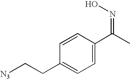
C1=CC(CC[N3])=CC=C1C(C)=NO
